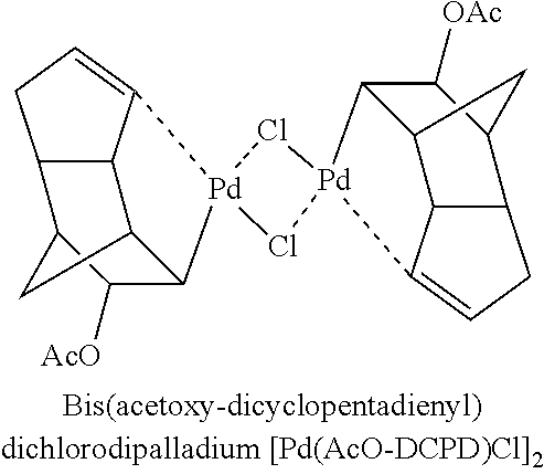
C12C3C4C(C(C1[AcO])C3)CC=C4[Pd]21Cl[Pd]2(C3C4C5C(C(C3[OAc])C4)CC=C52)Cl1
